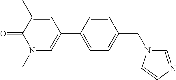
C1=C(C2=CN(C)C(=O)C(C)=C2)C=CC(CN2C=NC=C2)=C1
